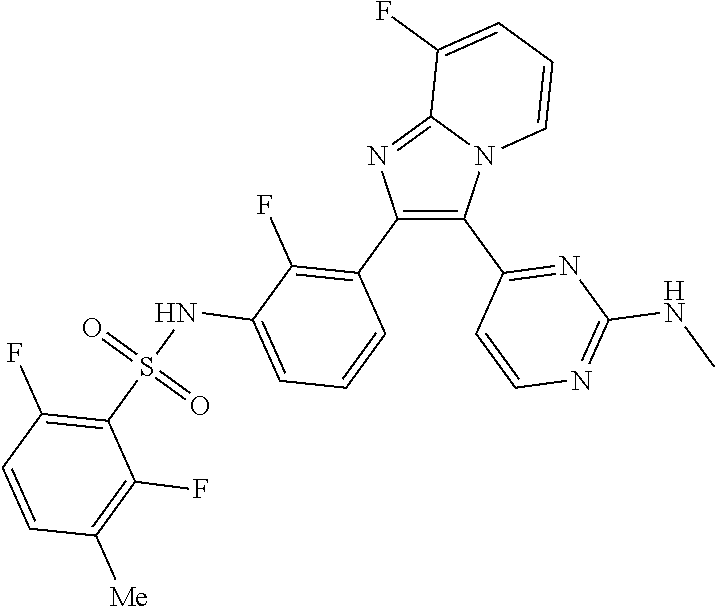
C12=NC(C3=C(F)C(NS(C4=C(F)C=CC([Me])=C4F)(=O)=O)=CC=C3)=C(C3=NC(NC)=NC=C3)N1C=CC=C2F
